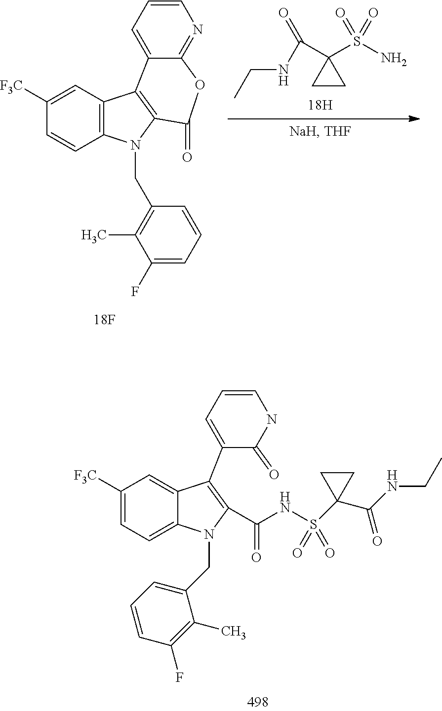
C12=C(C=CC([F3C])=C1)N(CC1=C(C)C(F)=CC=C1)C1=C2C2=CC=CN=C2OC1=O.C(NC(C1(S(N)(=O)=O)CC1)=O)C.C12=CC([F3C])=CC=C1N(CC1=CC=CC(F)=C1C)C(C(NS(=O)(=O)C1(C(NCC)=O)CC1)=O)=C2C1=CC=CNC1=O
